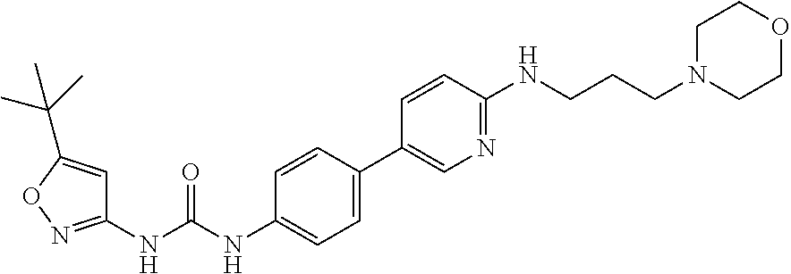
C1(NC(NC2=CC=C(C3=CN=C(NCCCN4CCOCC4)C=C3)C=C2)=O)=NOC(C(C)(C)C)=C1
